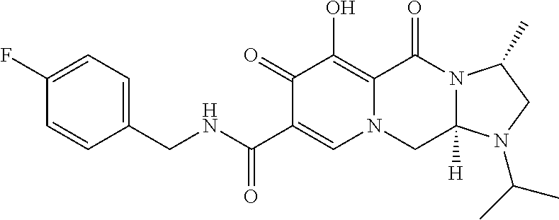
C1(CNC(C2=CN3C(=C(O)C2=O)C(=O)N2C([H])(C3)N(C(C)C)CC2C)=O)=CC=C(F)C=C1
